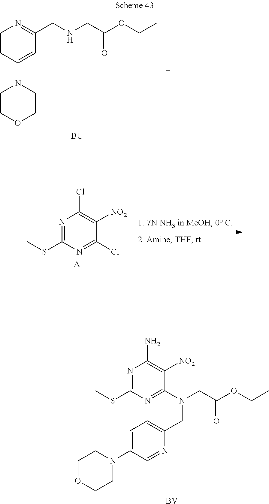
N1=C(SC)N=C(N(CC(OCC)=O)CC2=CC=C(N3CCOCC3)C=N2)C([NO2])=C1N.[BV].C1=CC(N2CCOCC2)=CC(CNCC(OCC)=O)=N1.[BU].N1=C(SC)N=C(Cl)C([NO2])=C1Cl.[A]
